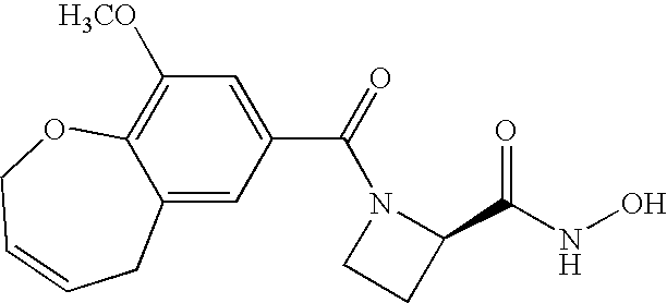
C12=CC(C(=O)N3CCC3C(NO)=O)=CC([H3CO])=C1OCC=CC2
